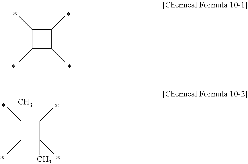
C1(C)C(C)C(C)C1C.C1(C)C(C)(C)C(C)C1(C)C
